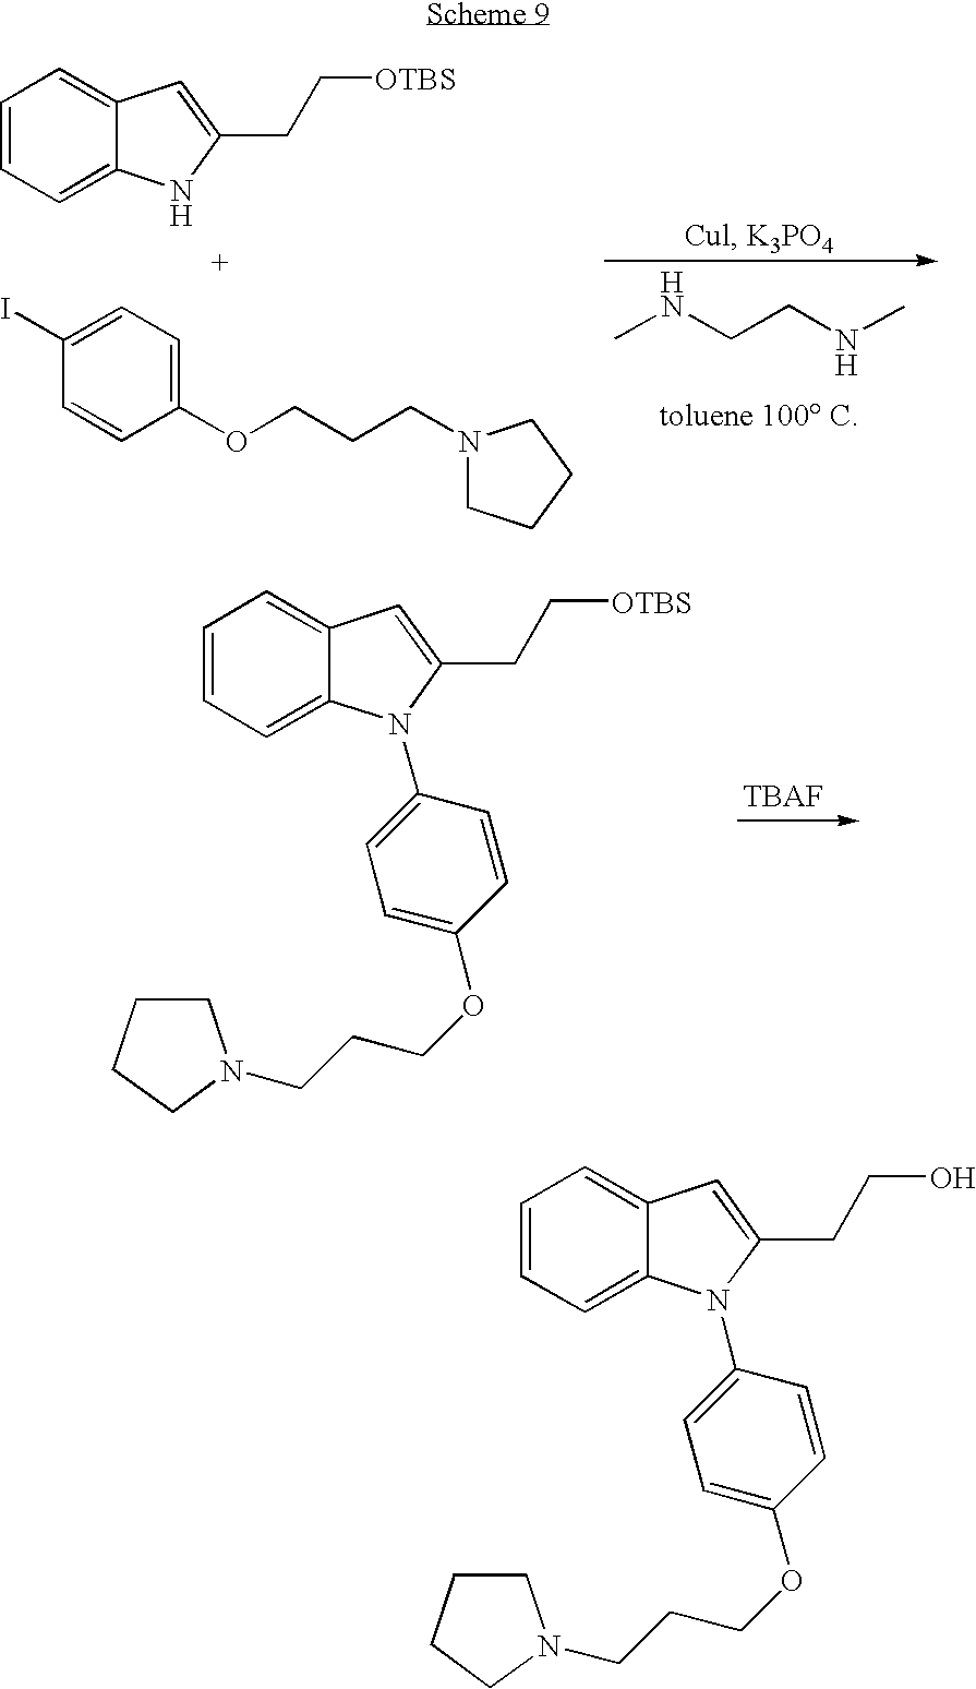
CNCCNC.C1=CC=C2C(=C1)C=C(CC[OTBS])N2.C1(I)=CC=C(OCCCN2CCCC2)C=C1.C1=CC=C2C(=C1)C=C(CC[OTBS])N2C1=CC=C(OCCCN2CCCC2)C=C1.C1=CC=C2C(=C1)C=C(CCO)N2C1=CC=C(OCCCN2CCCC2)C=C1
